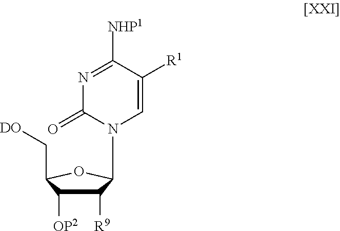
C1([R9])C([OP2])C(C[DO])OC1N1C=C([R1])C([NHP1])=NC1=O
